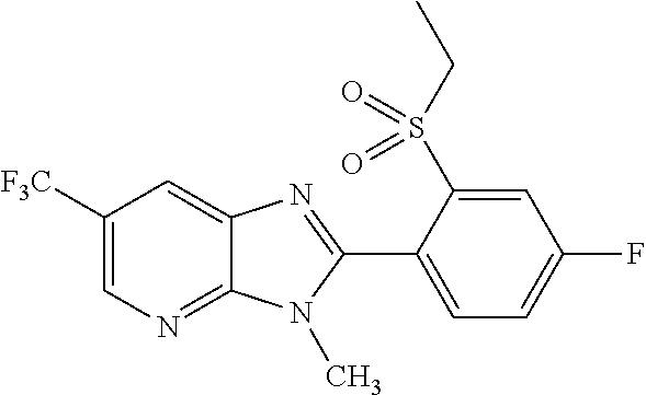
C12=NC=C([F3C])C=C1N=C(C1=CC=C(F)C=C1S(CC)(=O)=O)N2C
